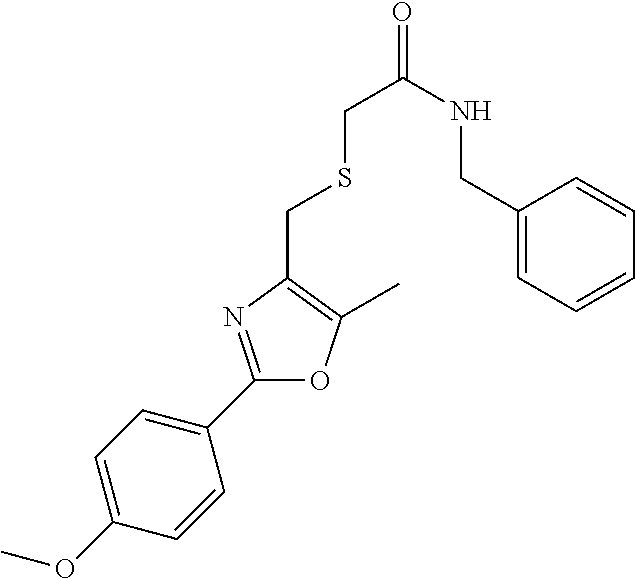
C1(OC)=CC=C(C2=NC(CSCC(=O)NCC3=CC=CC=C3)=C(C)O2)C=C1
